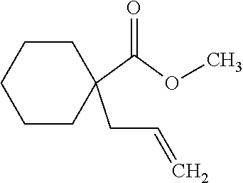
C1CCCCC1(CC=C)C(OC)=O
